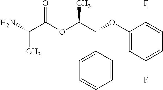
NC(C(OC(C(C1=CC=CC=C1)OC1=CC(F)=CC=C1F)C)=O)C
